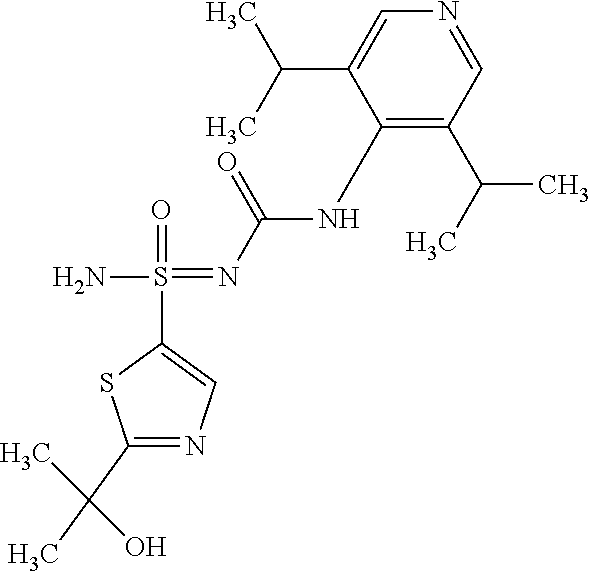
C1(C(C)(C)O)=NC=C(S(=O)(=NC(NC2=C(C(C)C)C=NC=C2C(C)C)=O)N)S1
